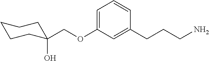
C1=C(OCC2(O)CCCCC2)C=C(CCCN)C=C1
